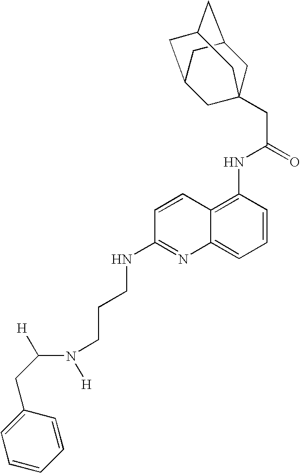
C([H])(N([H])CCCNC1=NC2=CC=CC(NC(CC34CC5CC(CC(C3)C5)C4)=O)=C2C=C1)CC1=CC=CC=C1
